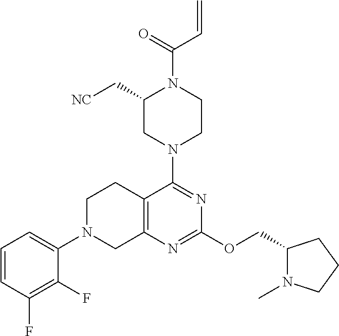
C1=CC(F)=C(F)C(N2CC3=C(CC2)C(N2CCN(C(=O)C=C)C(C[NC])C2)=NC(OCC2N(C)CCC2)=N3)=C1
